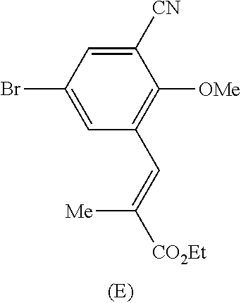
BrC1=CC(C=C([CO2Et])[Me])=C([OMe])C([CN])=C1
